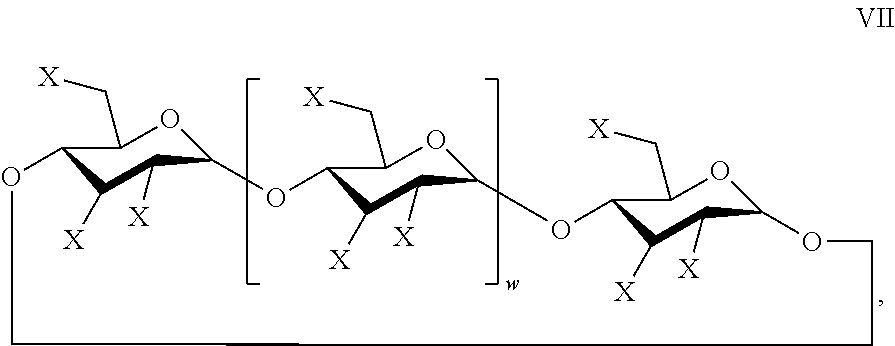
C12C([X])C([X])C(OC1C[X])OC1C([X])C([X])C(OC1C[X])OC1C([X])C([X])C(OC1C[X])OCCCO2
